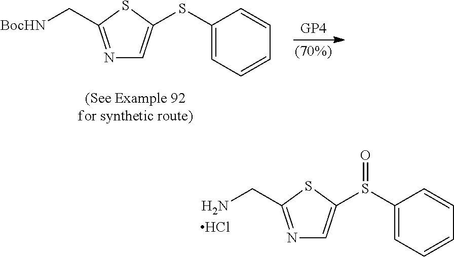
N1=C(C[BocHN])SC(SC2=CC=CC=C2)=C1.N1=C(CN)SC(S(C2=CC=CC=C2)=O)=C1.Cl
